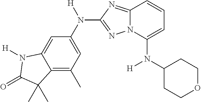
C12=C(C)C=C(N([H])C3=NN4C(=N3)C=CC=C4N(C3CCOCC3)[H])C=C1N([H])C(=O)C2(C)C
